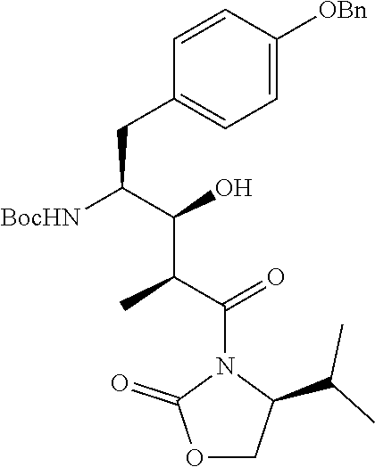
C1=CC([OBn])=CC=C1CC(C(C(C)C(N1C(=O)OCC1C(C)C)=O)O)[BocHN]
